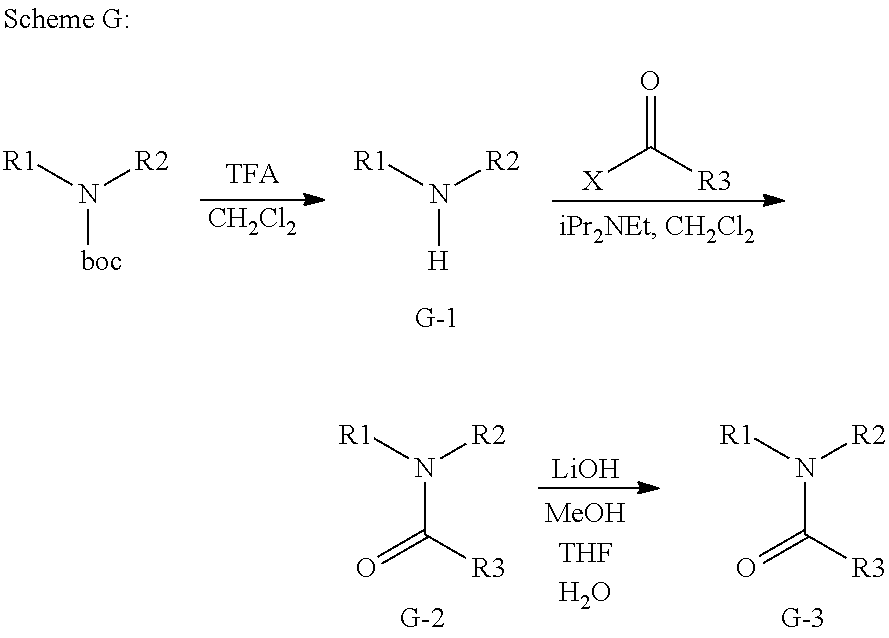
[R1]N([R2])C([R3])=O.[LiOH].[R1]N([R2])C([R3])=O.[R1]N([R2])[boc].[CH2Cl2].[R1]N([R2])[H].[X]C([R3])=O
